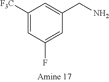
C1(F)=CC(CN)=CC([CF3])=C1
